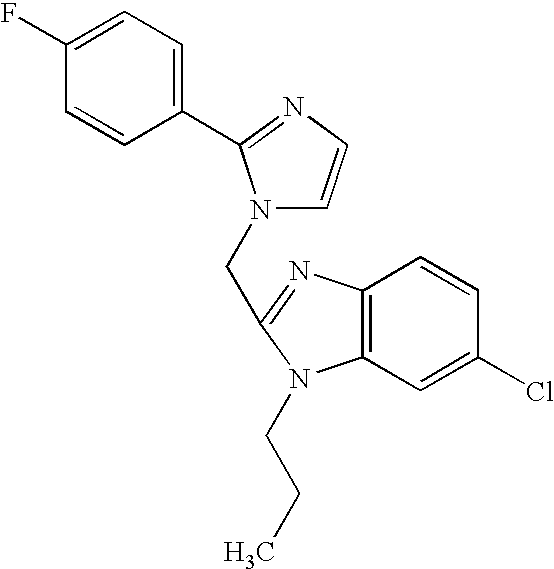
C1=C(F)C=CC(C2=NC=CN2CC2=NC3=C(C=C(Cl)C=C3)N2CCC)=C1
